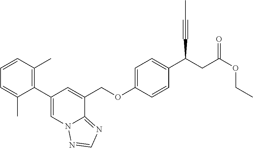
C1(C2=C(C)C=CC=C2C)=CN2C(=NC=N2)C(COC2=CC=C(C(CC(OCC)=O)C#CC)C=C2)=C1
